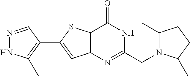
N1=CC(C2=CC3=C(S2)C(=O)NC(CN2C(C)CCC2C)=N3)=C(C)N1
